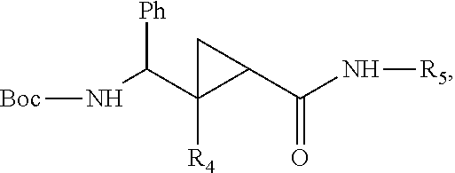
[Boc]NC(C1([R4])C(C(N[R5])=O)C1)[Ph]
